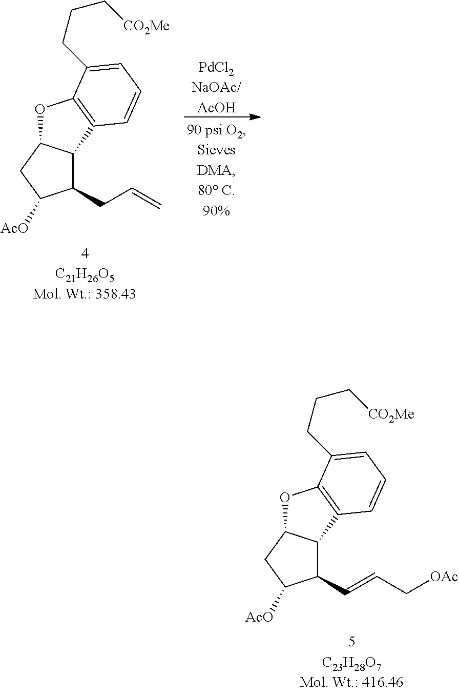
[PdCl2NaOAc/AcOH].C1(CC=C)C2C(CC1[AcO])OC1=C2C=CC=C1CCC[CO2Me].C1(C=CC[OAc])C2C(CC1[AcO])OC1=C2C=CC=C1CCC[CO2Me]
